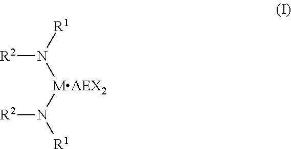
[R1]N([MAEX2]N([R1])[R2])[R2]
